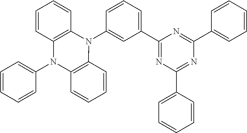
C1(C2=NC(C3=CC=CC=C3)=NC(C3=CC=CC=C3)=N2)=CC=CC(N2C3=C(N(C4=CC=CC=C4)C4=C2C=CC=C4)C=CC=C3)=C1
